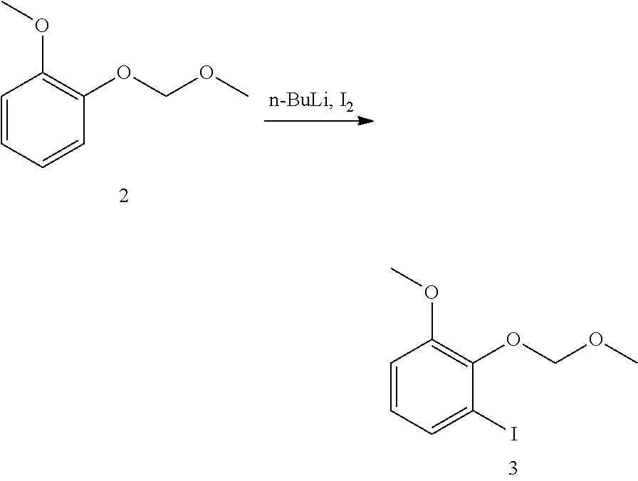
C1=CC=C(I)C(OCOC)=C1OC.C1=CC=CC(OCOC)=C1OC
